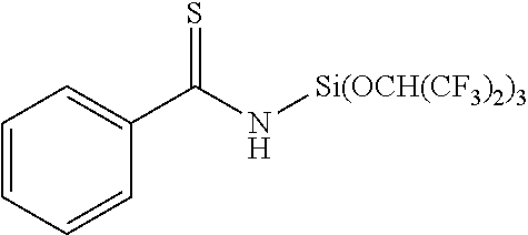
C(N[Si(OCH(CF3)2)3])(C1=CC=CC=C1)=S
